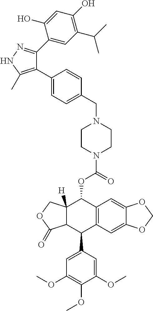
C12([H])C(C(C3=CC(OC)=C(OC)C(OC)=C3)C3=C(C1OC(=O)N1CCN(CC4=CC=C(C5=C(C)NN=C5C5=CC(C(C)C)=C(O)C=C5O)C=C4)CC1)C=C1C(=C3)OCO1)C(=O)OC2
